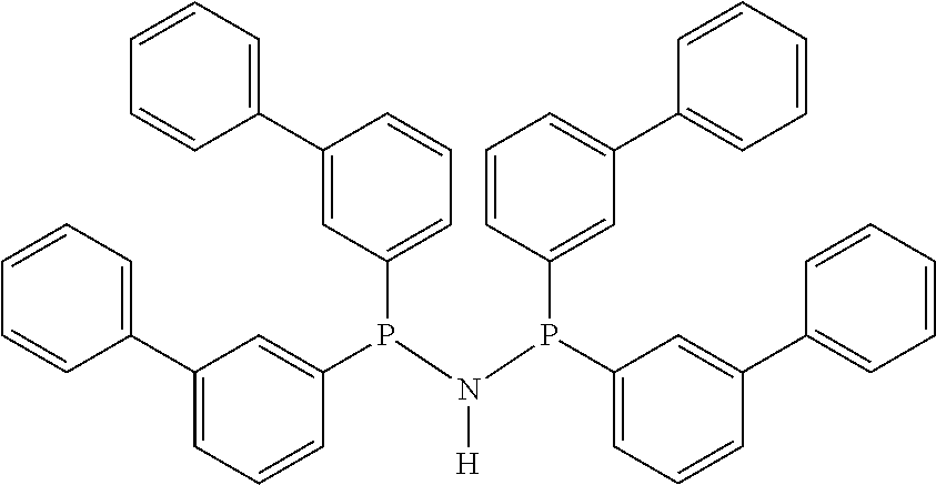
C1=CC=CC(C2=CC=CC(P(C3=CC=CC(C4=CC=CC=C4)=C3)N([H])P(C3=CC(C4=CC=CC=C4)=CC=C3)C3=CC=CC(C4=CC=CC=C4)=C3)=C2)=C1
